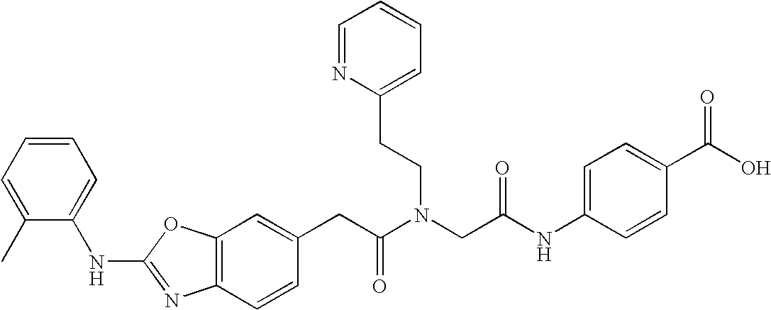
C1=C(CC(N(CC(NC2=CC=C(C(O)=O)C=C2)=O)CCC2=CC=CC=N2)=O)C=CC2=C1OC(NC1=CC=CC=C1C)=N2
